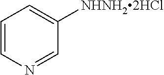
C1=CN=CC([NHNH22HCl])=C1
